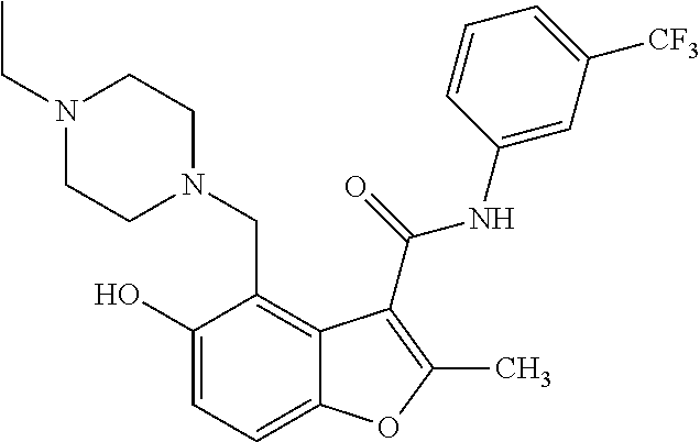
C1(O)=CC=C2C(=C1CN1CCN(CC)CC1)C(C(=O)NC1=CC([CF3])=CC=C1)=C(C)O2
